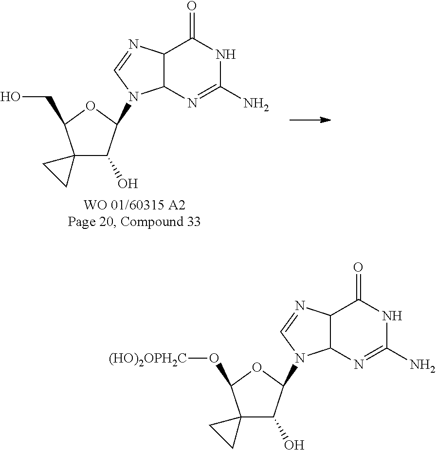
C12(C(O)C(N3C4C(N=C3)C(=O)NC(N)=N4)OC1CO)CC2.C12(C(O)C(N3C4C(N=C3)C(=O)NC(N)=N4)OC1O[(HO)2OPH2C])CC2
